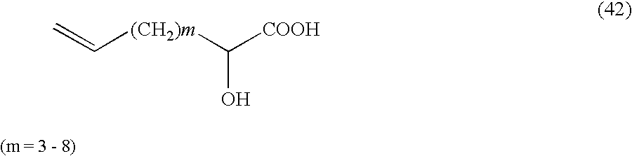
[(CH2)m](C([COOH])O)C=C
